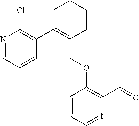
C1C(C2=C(Cl)N=CC=C2)=C(COC2=C(C=O)N=CC=C2)CCC1
